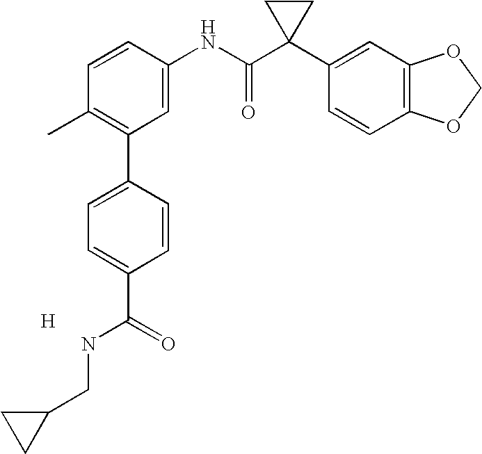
C1=CC(NC(C2(C3=CC4=C(C=C3)OCO4)CC2)=O)=CC(C2=CC=C(C(=O)NCC3CC3)C=C2)=C1C.[H]
